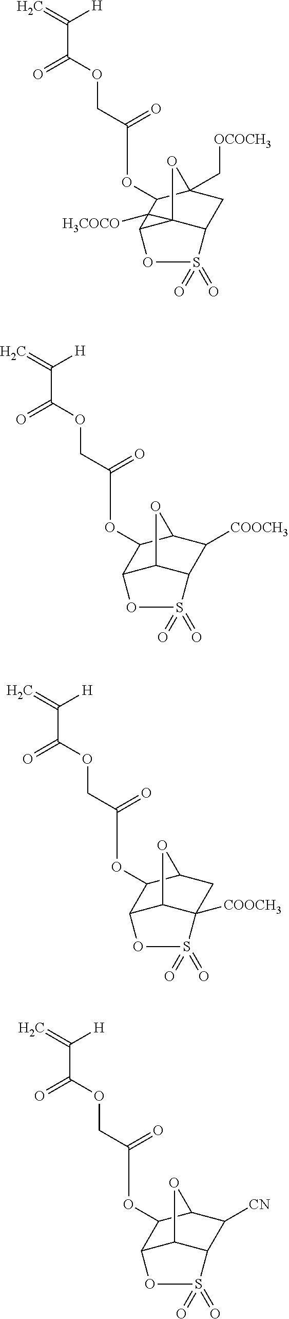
C(C(OCC(OC1C2(C[OCOCH3])CC3S(=O)(=O)OC4C3(O2)C41[H3COCO])=O)=O)(=C)[H].C(C(OCC(OC1C2C([COOCH3])C3S(=O)(=O)OC1C3O2)=O)=O)(=C)[H].C(C(OCC(OC1C2CC3([COOCH3])S(=O)(=O)OC1C3O2)=O)=O)(=C)[H].C(C(OCC(OC1C2C([CN])C3S(=O)(=O)OC1C3O2)=O)=O)(=C)[H]
